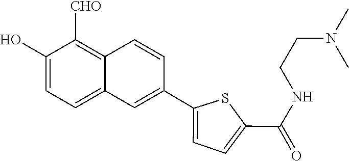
C1(O)=CC=C2C(=C1[CHO])C=CC(C1=CC=C(C(NCCN(C)C)=O)S1)=C2
